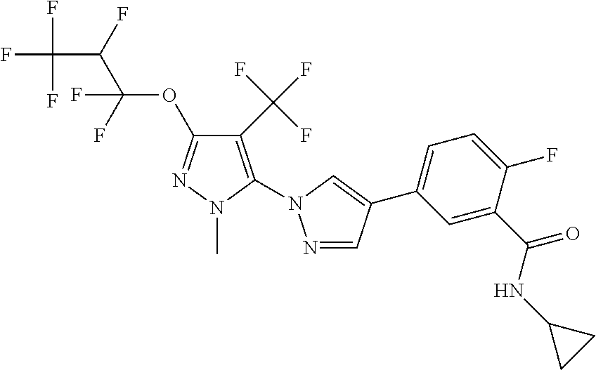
N1=CC(C2=CC=C(F)C(C(=O)NC3CC3)=C2)=CN1C1=C(C(F)(F)F)C(OC(C(F)C(F)(F)F)(F)F)=NN1C
